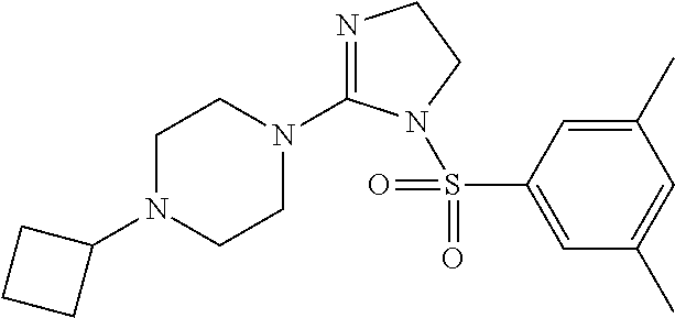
C1N(C2CCC2)CCN(C2=NCCN2S(C2=CC(C)=CC(C)=C2)(=O)=O)C1
